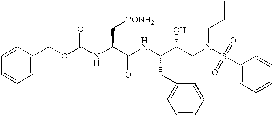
C1=CC(COC(NC(C(NC(C(CN(CCC)S(C2=CC=CC=C2)(=O)=O)O)CC2=CC=CC=C2)=O)C[CONH2])=O)=CC=C1
